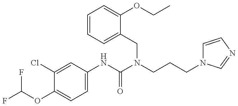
FC(F)OC1=CC=C(NC(=O)N(CC2=CC=CC=C2OCC)CCCN2C=CN=C2)C=C1Cl
